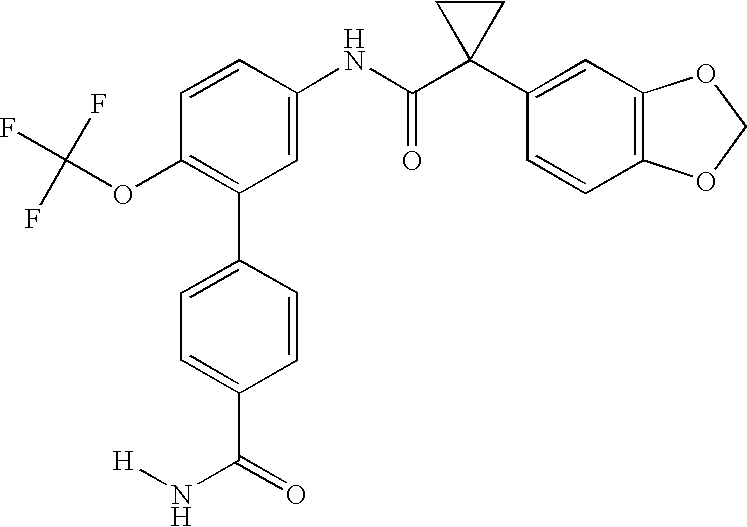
C1(NC(C2(C3=CC4=C(C=C3)OCO4)CC2)=O)=CC(C2=CC=C(C(N[H])=O)C=C2)=C(OC(F)(F)F)C=C1
